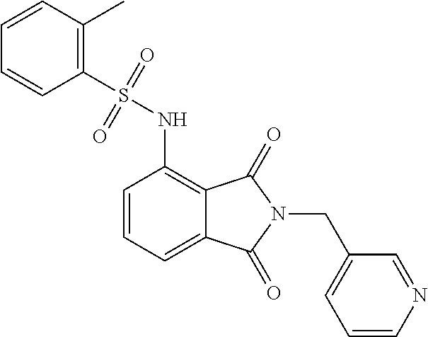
C1=CC=C2C(=C1NS(C1=C(C)C=CC=C1)(=O)=O)C(=O)N(CC1=CC=CN=C1)C2=O
